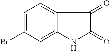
C1=C(Br)C=C2C(=C1)C(=O)C(=O)N2
